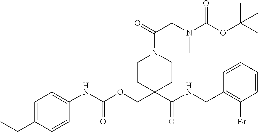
C1=CC(CNC(C2(COC(NC3=CC=C(CC)C=C3)=O)CCN(C(CN(C)C(=O)OC(C)(C)C)=O)CC2)=O)=C(Br)C=C1
